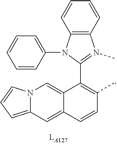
C12=CC3=CC=CN3C=C1C(C1=N(C)C3=C(N1C1=CC=CC=C1)C=CC=C3)=C(C)C=C2
